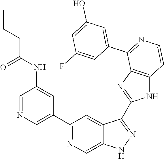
C1(C2=CN=CC(NC(CCC)=O)=C2)=NC=C2C(=C1)C(C1=NC3=C(N1)C=CN=C3C1=CC(O)=CC(F)=C1)=NN2
